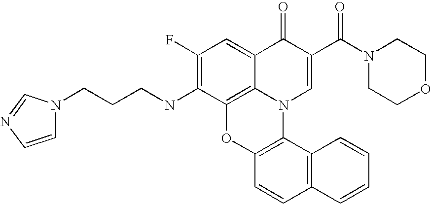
C1(F)=C(NCCCN2C=CN=C2)C2=C3C(=C1)C(=O)C(C(N1CCOCC1)=O)=CN3C1=C(O2)C=CC2=C1C=CC=C2
